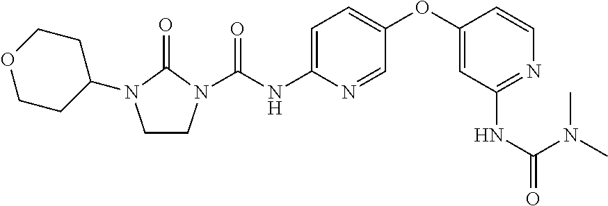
C1(N2CCN(C(NC3=CC=C(OC4=CC(NC(=O)N(C)C)=NC=C4)C=N3)=O)C2=O)CCOCC1
